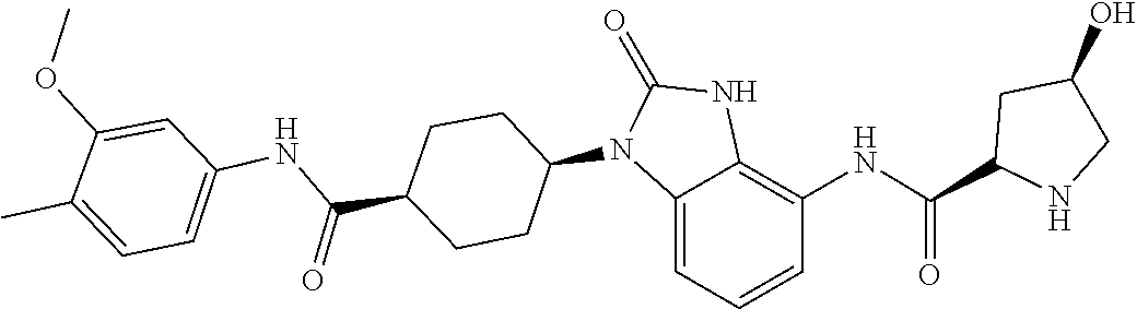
O=C1NC2=C(NC(=O)C3CC(O)CN3)C=CC=C2N1C1CCC(C(NC2=CC=C(C)C(OC)=C2)=O)CC1
